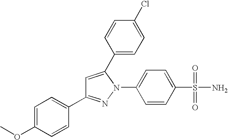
C1=C(C2=CC=C(Cl)C=C2)N(C2=CC=C(S(N)(=O)=O)C=C2)N=C1C1=CC=C(OC)C=C1
